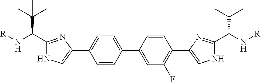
C1=CC(C2=CC(F)=C(C3=CNC(C(N[R])C(C)(C)C)=N3)C=C2)=CC=C1C1=CNC(C(C(C)(C)C)N[R])=N1
